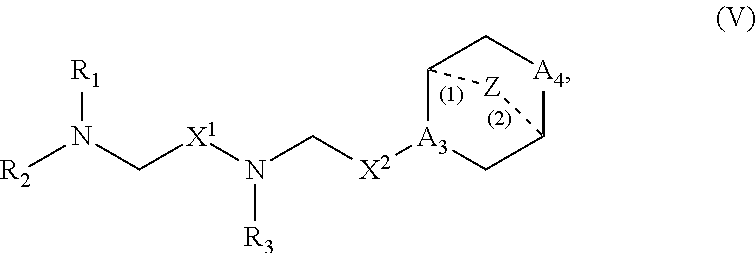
[R1]N(C[X1]N(C[X2][A3]1CC2[A4]CC1[Z]2)[R3])[R2]
